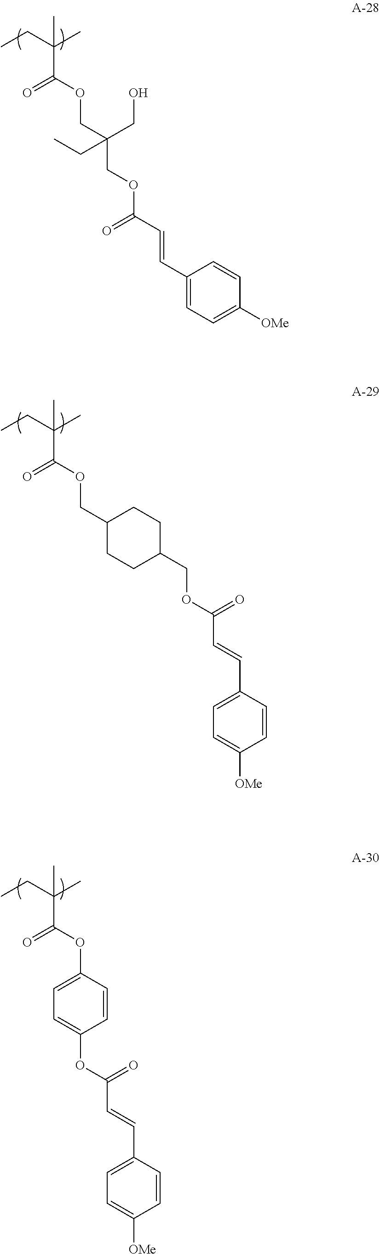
C1=C(C=CC(OCC(COC(C(CC)(C)C)=O)(CO)CC)=O)C=CC([OMe])=C1.C1C(COC(C(CC)(C)C)=O)CCC(COC(C=CC2=CC=C([OMe])C=C2)=O)C1.C1(OC(C(CC)(C)C)=O)=CC=C(OC(=O)C=CC2=CC=C([OMe])C=C2)C=C1
